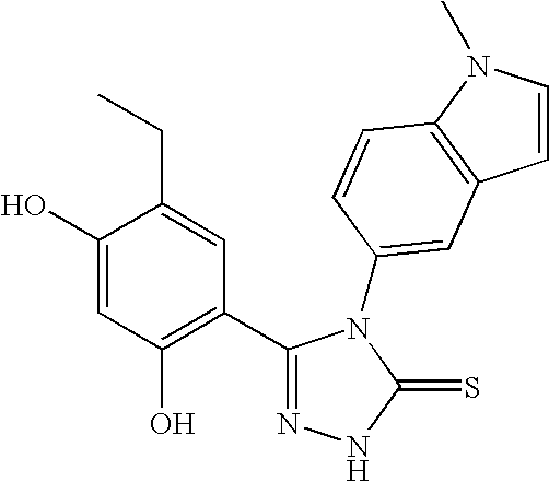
C1(O)=CC(O)=C(C2=NNC(=S)N2C2=CC3=C(N(C)C=C3)C=C2)C=C1CC
